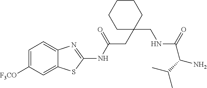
C1=C([F3CO])C=C2C(=C1)N=C(NC(CC1(CNC(C(N)C(C)C)=O)CCCCC1)=O)S2
